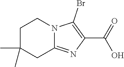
CC1(C)CCN2C(=NC(C(O)=O)=C2Br)C1
